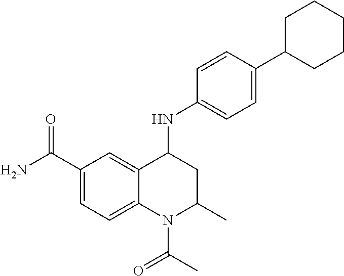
C1=C2C(=CC=C1C(N)=O)N(C(C)=O)C(C)CC2NC1=CC=C(C2CCCCC2)C=C1
